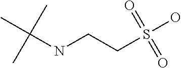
C(NCCS(O)(=O)=O)(C)(C)C
